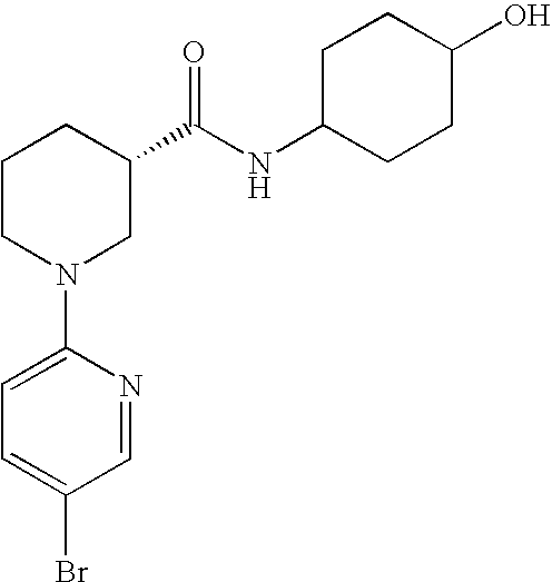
C1(N2CC(C(NC3CCC(O)CC3)=O)CCC2)=CC=C(Br)C=N1
